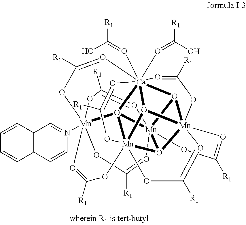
C1([R1])=O[Mn]2345O6[Ca]789%10(O=C(O)[R1])(O=C(O)[R1])O%11[Mn]6%12(O2[Mn]%112(O73[Mn](N3=CC6=C(C=C3)C=CC=C6)(OC([R1])=O4)(O1)(O=C([R1])O2)OC([R1])=O8)(OC([R1])=O%12)OC([R1])=O9)(OC([R1])=O%10)O=C([R1])O5
